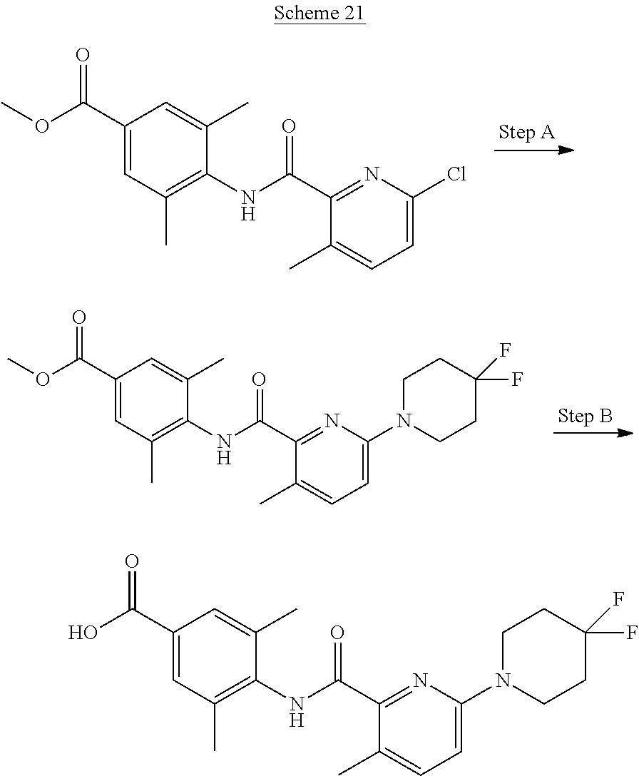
C1=C(Cl)N=C(C(NC2=C(C)C=C(C(OC)=O)C=C2C)=O)C(C)=C1.C1=C(N2CCC(F)(F)CC2)N=C(C(NC2=C(C)C=C(C(OC)=O)C=C2C)=O)C(C)=C1.C1=C(N2CCC(F)(F)CC2)N=C(C(NC2=C(C)C=C(C(O)=O)C=C2C)=O)C(C)=C1
